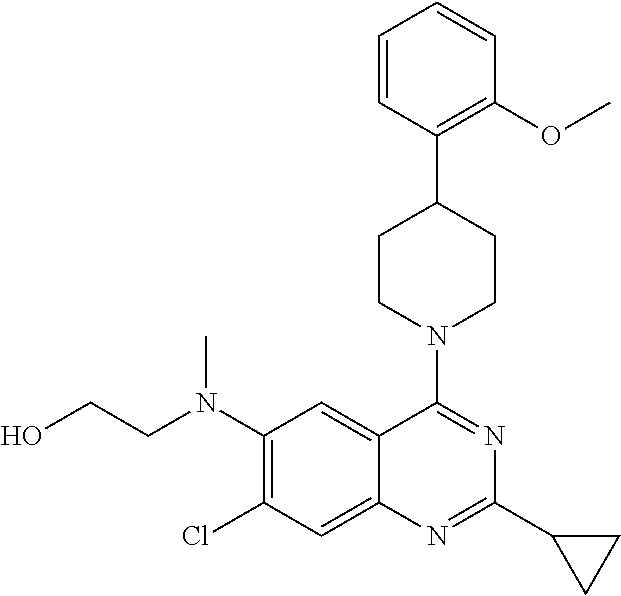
C1(N(CCO)C)=C(Cl)C=C2C(=C1)C(N1CCC(C3=C(OC)C=CC=C3)CC1)=NC(C1CC1)=N2
